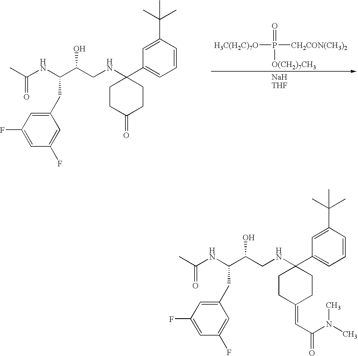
C1(CC(NC(=O)C)C(CNC2(C3=CC=CC(C(C)(C)C)=C3)CCC(=O)CC2)O)=CC(F)=CC(F)=C1.[H3C(H2C)7O]P([CH2CON(CH3)2])(=O)[O(CH2)7CH3].C1(CC(NC(=O)C)C(CNC2(C3=CC=CC(C(C)(C)C)=C3)CCC(=CC(=O)N(C)C)CC2)O)=CC(F)=CC(F)=C1
